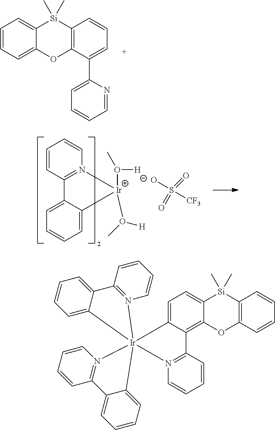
C12=CC=CC=C1OC1=C([Si]2(C)C)C=CC=C1C1=CC=CC=N1.C12=CC=CC=C1C1=N(C=CC=C1)[Ir]2(O([H])C)O([H])C.OS([CF3])(=O)=O.C12=C(OC3=C4C(=CC=C3[Si]1(C)C)[Ir]13(N5=C4C=CC=C5)(N4=C(C=CC=C4)C4=CC=CC=C41)C1=CC=CC=C1C1=N3C=CC=C1)C=CC=C2
